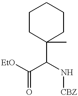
[EtO]C(C(N[CBZ])C1(C)CCCCC1)=O
